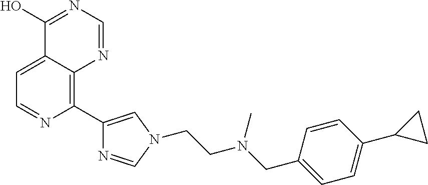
C1=C2C(=C(C3=CN(CCN(CC4=CC=C(C5CC5)C=C4)C)C=N3)N=C1)N=CN=C2O
